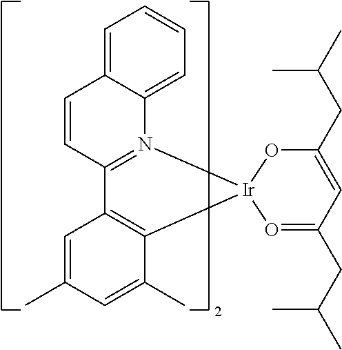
C1=CC2=N(C3=CC=CC=C13)[Ir]1(C3=C2C=C(C)C=C3C)O=C(CC(C)C)C=C(CC(C)C)O1
